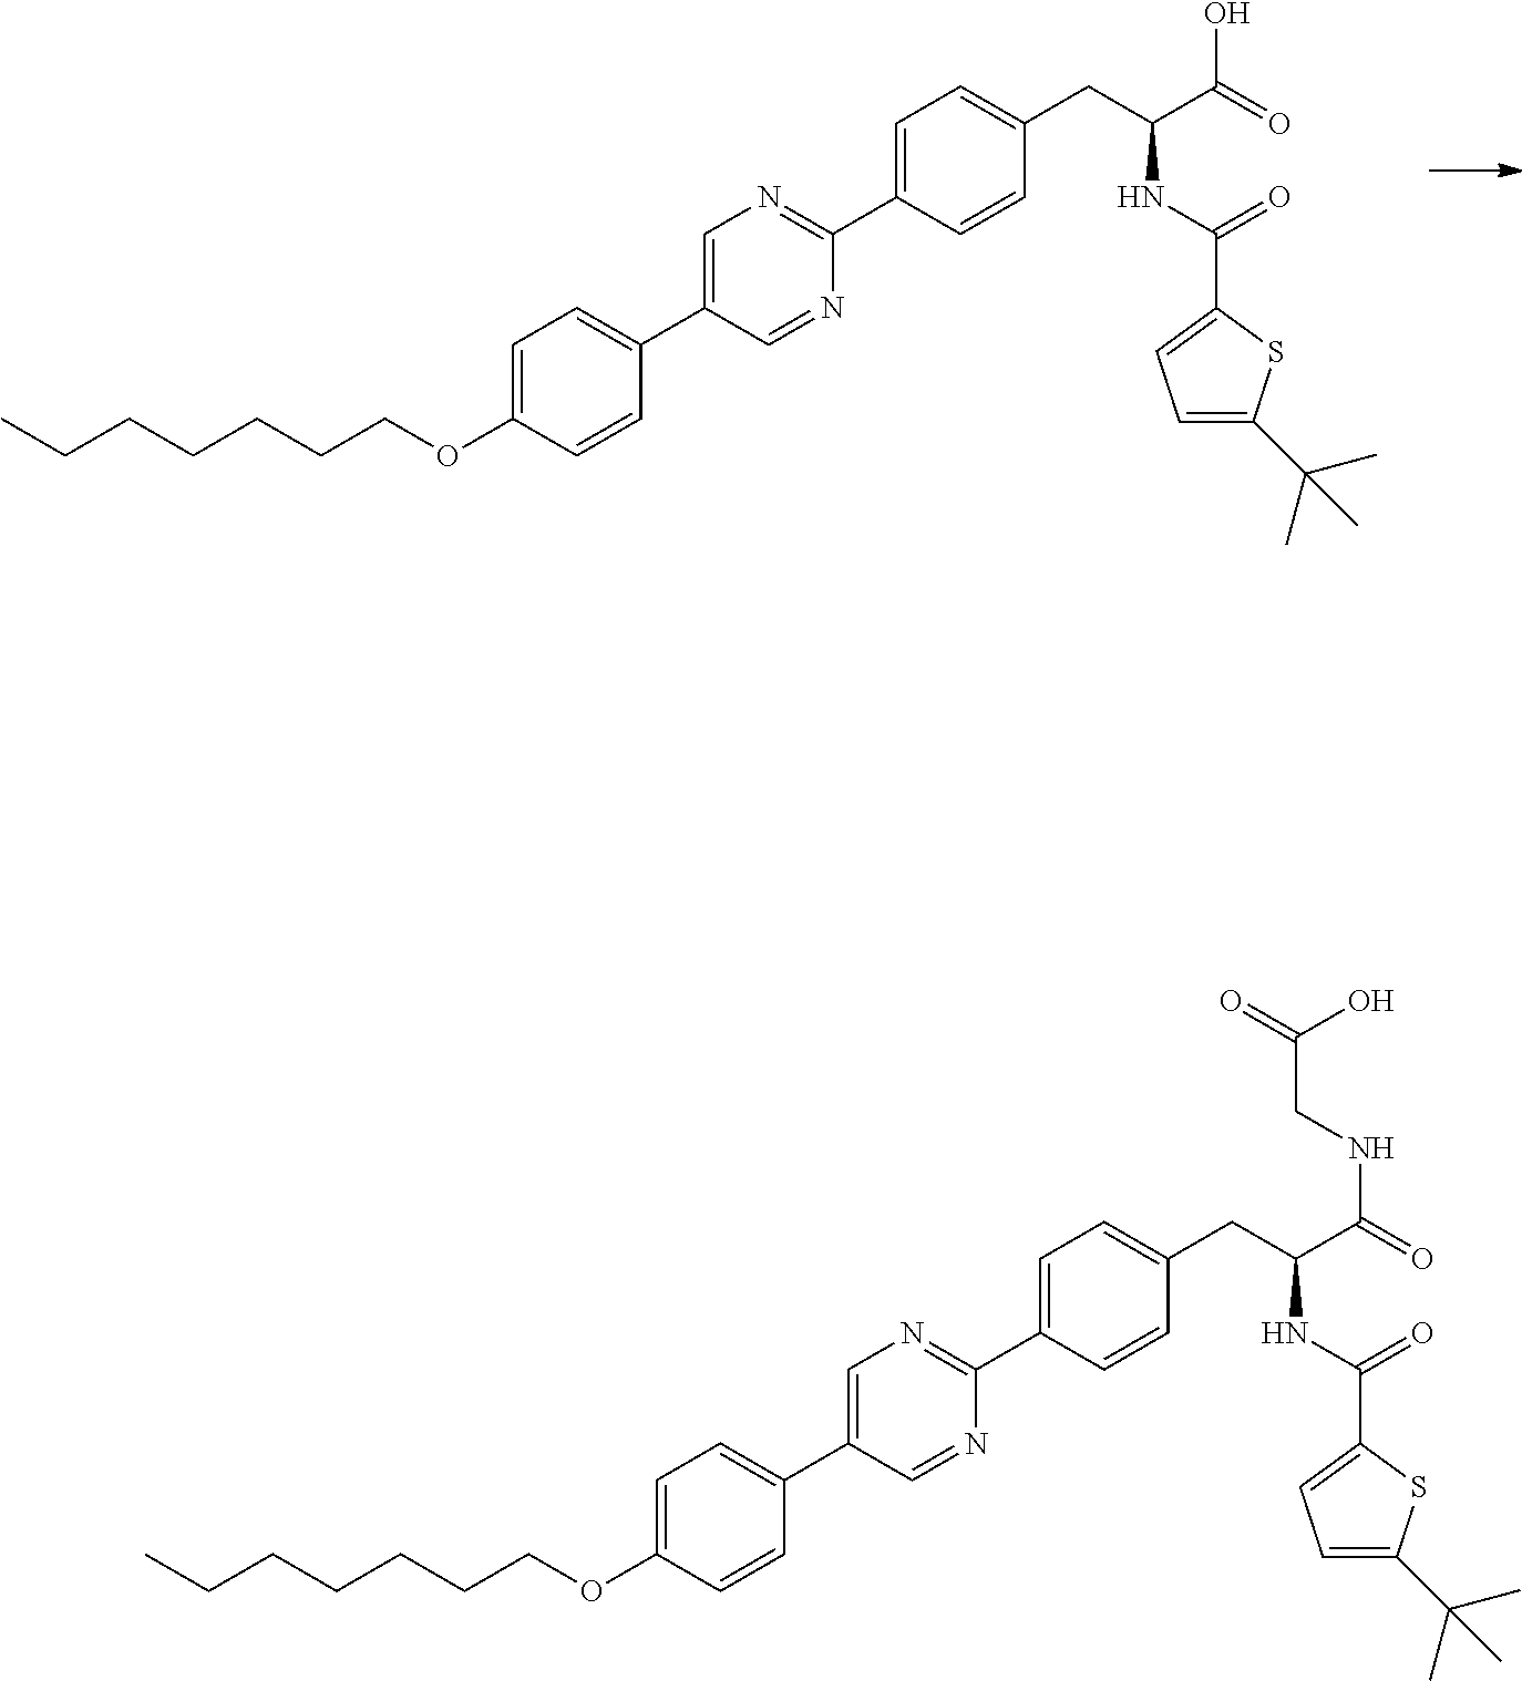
C1=C(C2=NC=C(C3=CC=C(OCCCCCCC)C=C3)C=N2)C=CC(CC(C(O)=O)NC(C2=CC=C(C(C)(C)C)S2)=O)=C1.C1=C(C2=NC=C(C3=CC=C(OCCCCCCC)C=C3)C=N2)C=CC(CC(C(NCC(=O)O)=O)NC(C2=CC=C(C(C)(C)C)S2)=O)=C1
